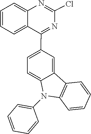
C12=CC=C(C3=NC(Cl)=NC4=CC=CC=C34)C=C1C1=C(C=CC=C1)N2C1=CC=CC=C1
